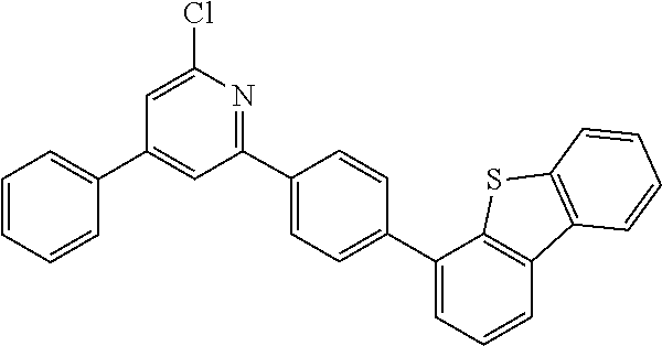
C1(C2=CC=CC=C2)=CC(C2=CC=C(C3=CC=CC4=C3SC3=C4C=CC=C3)C=C2)=NC(Cl)=C1
